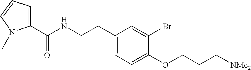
C1(CCNC(C2=CC=CN2C)=O)=CC=C(OCCC[NMe2])C(Br)=C1
